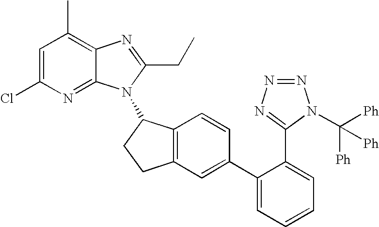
C1=C(Cl)N=C2C(=C1C)N=C(CC)N2C1C2=C(CC1)C=C(C1=CC=CC=C1C1=NN=NN1C([Ph])([Ph])[Ph])C=C2
